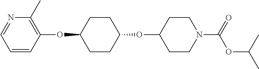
C1=CC(OC2CCC(OC3CCN(C(OC(C)C)=O)CC3)CC2)=C(C)N=C1
